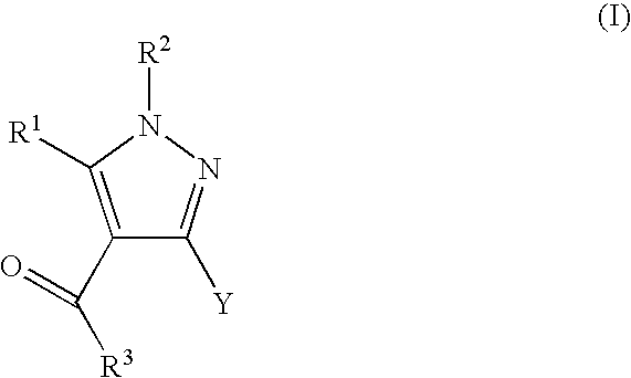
C1(C(=O)[R3])=C([R1])N([R2])N=C1[Y]
